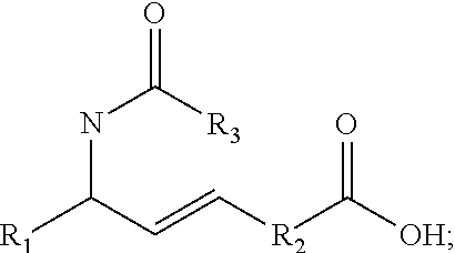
N(C([R3])=O)C([R1])C=C[R2]C([OH])=O
